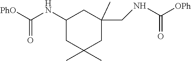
C1(NC(=O)[PhO])CC(C)(C)CC(CNC([OPh])=O)(C)C1
